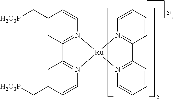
C1(C[H2O3P])=CC2=N(C=C1)[Ru]1(N3=C2C=C(C[H2O3P])C=C3)N2=C(C=CC=C2)C2=N1C=CC=C2
